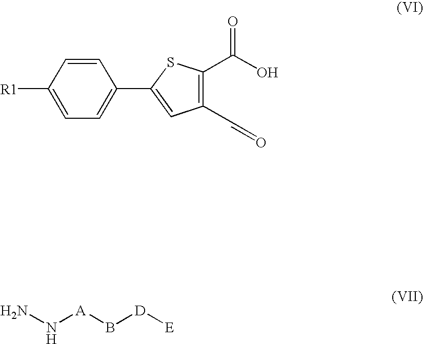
C1=CC([R1])=CC=C1C1=CC(C=O)=C(C(O)=O)S1.NN[A]B[D][E]
